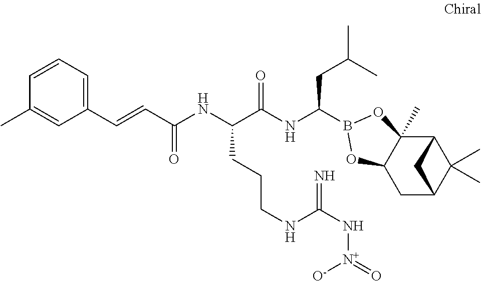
C12C3(C)C(CC(C1(C)C)C2)OB(C(NC(C(NC(=O)C=CC1=CC=CC(C)=C1)CCCNC(N[N+]([O-])=O)=N)=O)CC(C)C)O3
